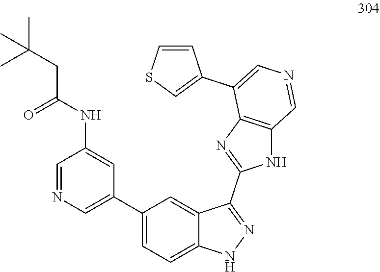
C1(NC(=O)CC(C)(C)C)=CC(C2=CC=C3C(=C2)C(C2=NC4=C(N2)C=NC=C4C2=CSC=C2)=NN3)=CN=C1
